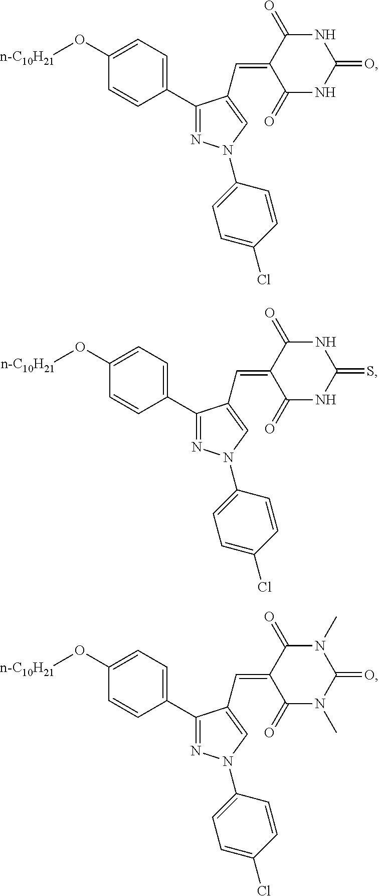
C1(C2=CC=C(O[n-C10H21])C=C2)=NN(C2=CC=C(Cl)C=C2)C=C1C=C1C(=O)NC(=O)NC1=O.C1(C2=CC=C(O[n-C10H21])C=C2)=NN(C2=CC=C(Cl)C=C2)C=C1C=C1C(=O)NC(=S)NC1=O.C1(C2=CC=C(O[n-C10H21])C=C2)=NN(C2=CC=C(Cl)C=C2)C=C1C=C1C(=O)N(C)C(=O)N(C)C1=O
